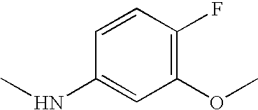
N(C1=CC(OC)=C(F)C=C1)C
